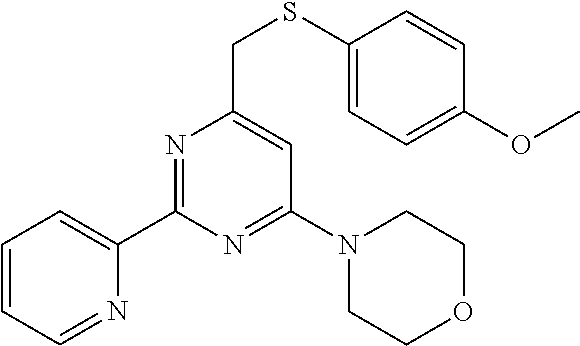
C1(C2=CC=CC=N2)=NC(CSC2=CC=C(OC)C=C2)=CC(N2CCOCC2)=N1
